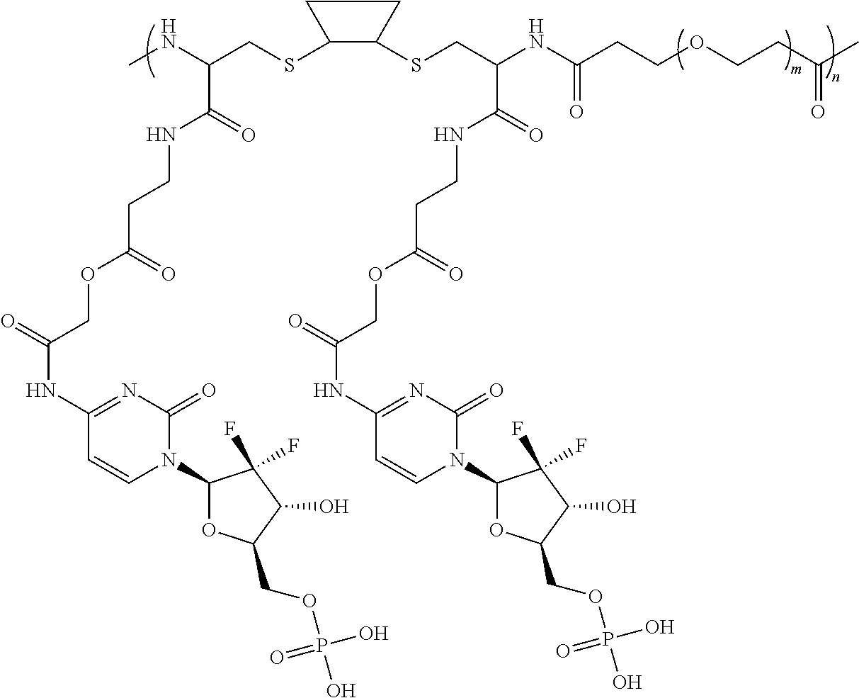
CNC(CSC1C(SCC(NC(CCOCCC(C)=O)=O)C(=O)NCCC(OCC(NC2=NC(=O)N(C3OC(COP(O)(O)=O)C(O)C3(F)F)C=C2)=O)=O)CC1)C(=O)NCCC(OCC(NC1=NC(=O)N(C2OC(COP(O)(=O)O)C(O)C2(F)F)C=C1)=O)=O
